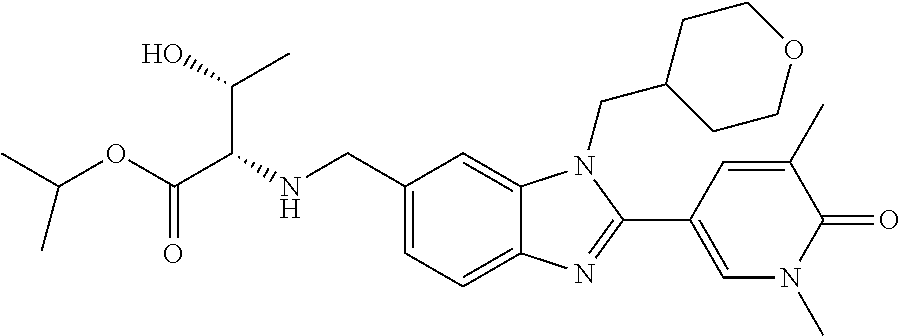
N(CC1=CC=C2C(=C1)N(CC1CCOCC1)C(C1=CN(C)C(=O)C(C)=C1)=N2)C(C(OC(C)C)=O)C(O)C
